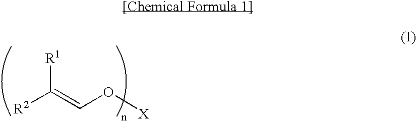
[R2]C(=CO[X])[R1]
